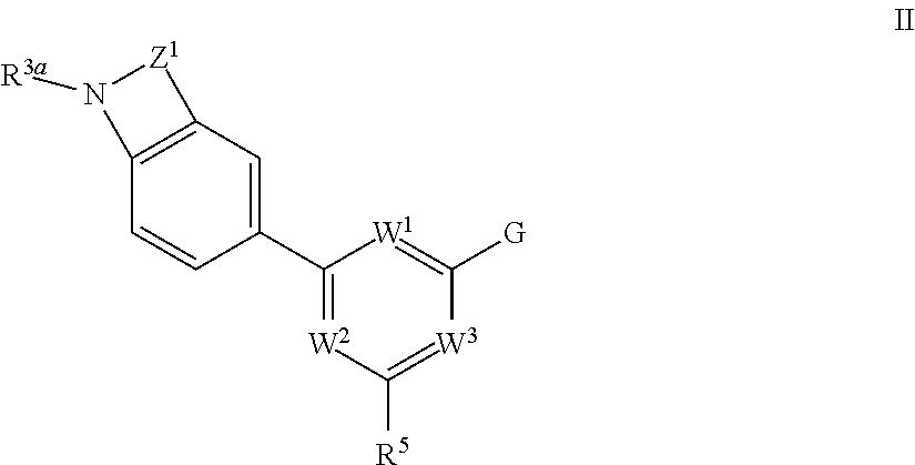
C1(C2=[W2]C([R5])=[W3]C([G])=[W1]2)=CC2=C(C=C1)N([R3a])[Z1]2
